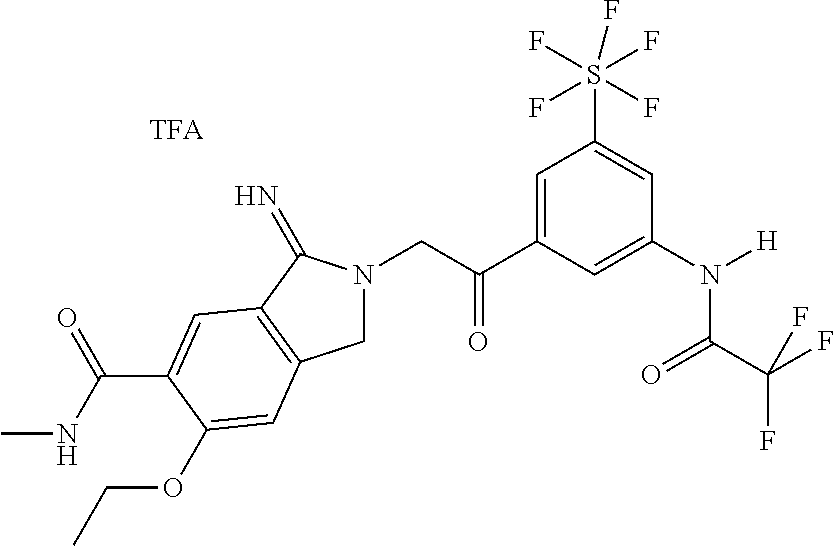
C1N(CC(C2=CC(S(F)(F)(F)(F)F)=CC(N([H])C(C(F)(F)F)=O)=C2)=O)C(=N)C2=C1C=C(OCC)C(C(NC)=O)=C2
